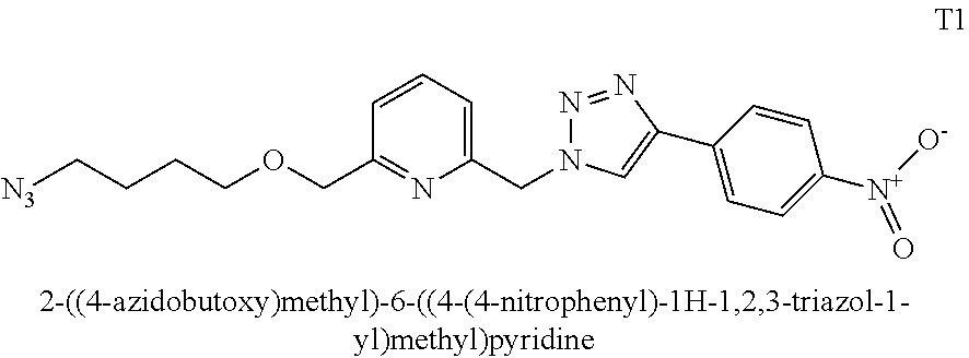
[N3]CCCCOCC1=NC(CN2N=NC(C3=CC=C([N+]([O-])=O)C=C3)=C2)=CC=C1
